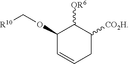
C1(OC[R10])C=CCC([CO2H])C1[OR6]
